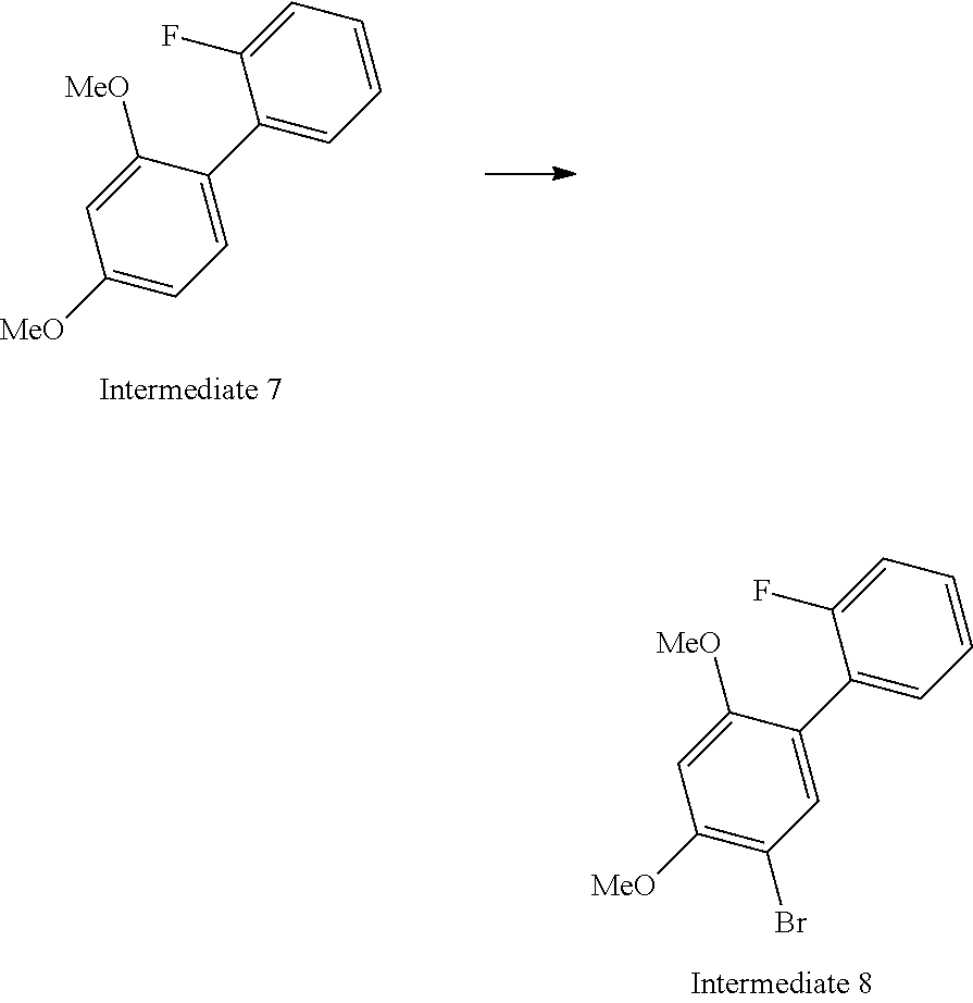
C1(C2=CC=CC=C2F)=CC(Br)=C([MeO])C=C1[MeO].C1(C2=CC=CC=C2F)=CC=C([MeO])C=C1[MeO]
